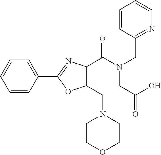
C1(CN2CCOCC2)=C(C(N(CC2=NC=CC=C2)CC(=O)O)=O)N=C(C2=CC=CC=C2)O1
